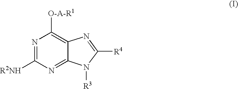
N1=C([R2NH])N=C2C(=C1[O-A-R1])N=C([R4])N2[R3]
